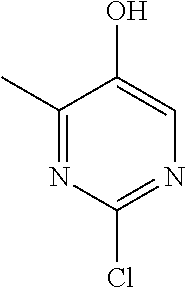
C1(C)=NC(Cl)=NC=C1O
